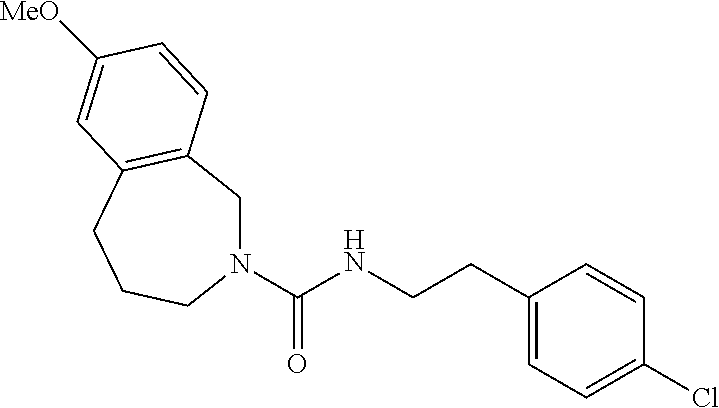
C1(CCNC(N2CC3=C(CCC2)C=C([MeO])C=C3)=O)=CC=C(Cl)C=C1
